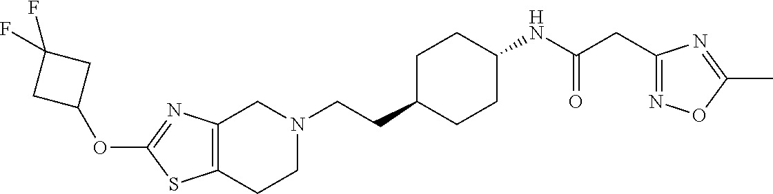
C12=C(CCN(CCC3CCC(NC(CC4=NOC(C)=N4)=O)CC3)C1)SC(OC1CC(F)(F)C1)=N2
